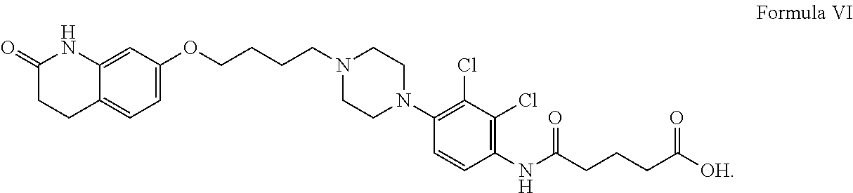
C1=C(OCCCCN2CCN(C3=C(Cl)C(Cl)=C(NC(CCCC([OH])=O)=O)C=C3)CC2)C=C2C(=C1)CCC(=O)N2
